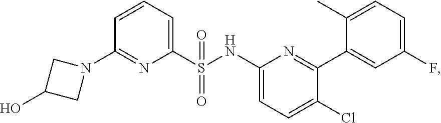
N1(C2=NC(S(=O)(=O)NC3=CC=C(Cl)C(C4=CC(F)=CC=C4C)=N3)=CC=C2)CC(O)C1
